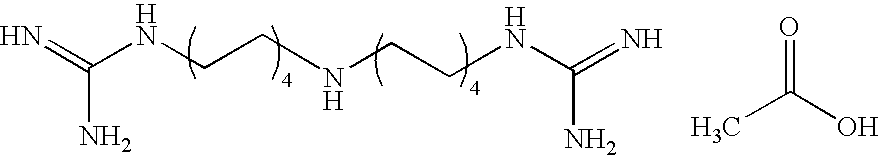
N=C(NCCNCCNC(=N)N)N.CC(O)=O
